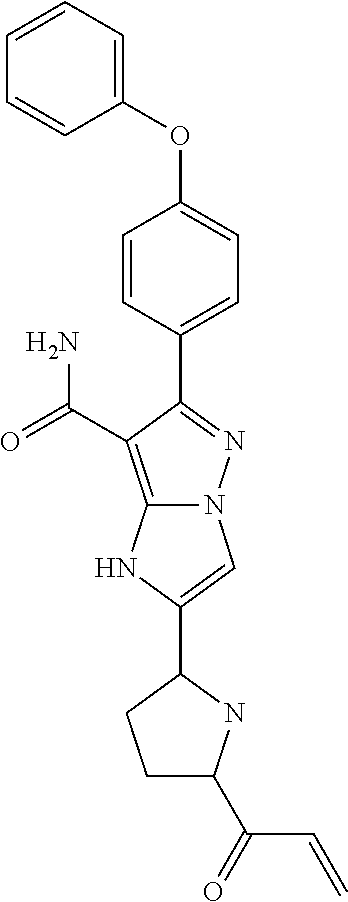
C1=CC=C(OC2=CC=C(C3=NN4C(=C3C(=O)N)NC(C3CCC(C(C=C)=O)N3)=C4)C=C2)C=C1
